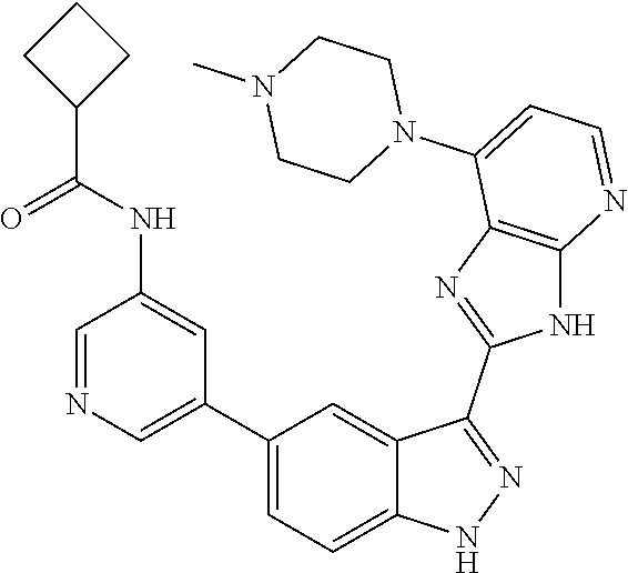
C1=NC=C(C2=CC=C3C(=C2)C(C2=NC4=C(N2)N=CC=C4N2CCN(C)CC2)=NN3)C=C1NC(=O)C1CCC1
